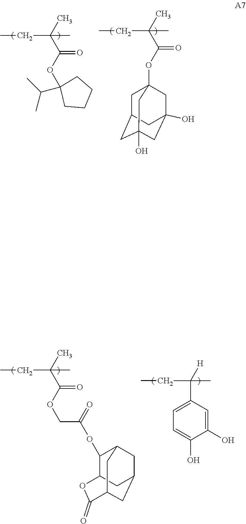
C(C(CC)(C)C)(OC1(C(C)C)CCCC1)=O.C(C(CC)(C)C)(OC12CC3CC(O)(CC(O)(C1)C3)C2)=O.C(CC)(C)(C1=CC=C(O)C(O)=C1)[H].C(C(CC)(C)C)(OCC(OC1C2OC(=O)C3CC(CC1C3)C2)=O)=O
